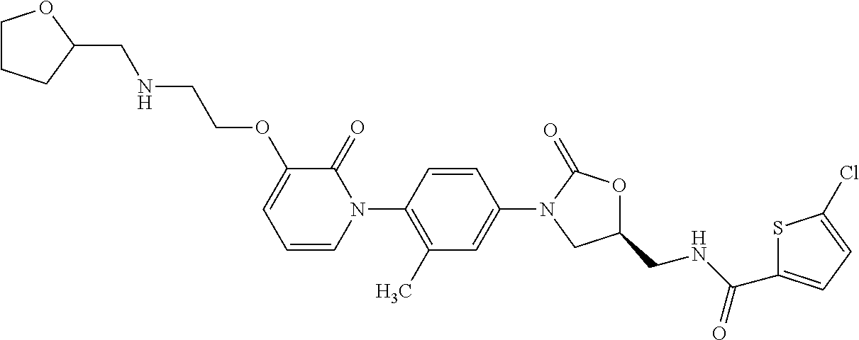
C1=CC(N2C(=O)C(OCCNCC3OCCC3)=CC=C2)=C(C)C=C1N1CC(CNC(C2=CC=C(Cl)S2)=O)OC1=O
